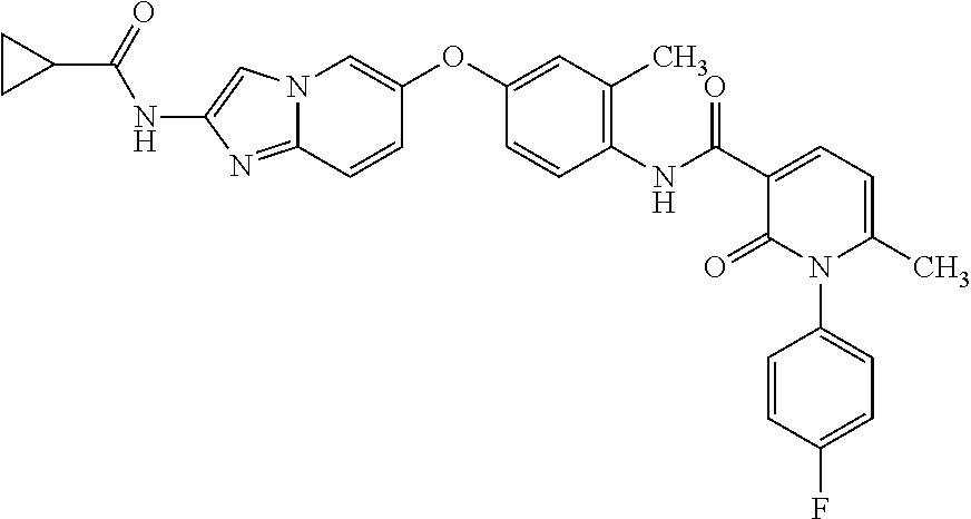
C1(OC2=CN3C(=NC(NC(C4CC4)=O)=C3)C=C2)=CC(C)=C(NC(=O)C2=CC=C(C)N(C3=CC=C(F)C=C3)C2=O)C=C1
